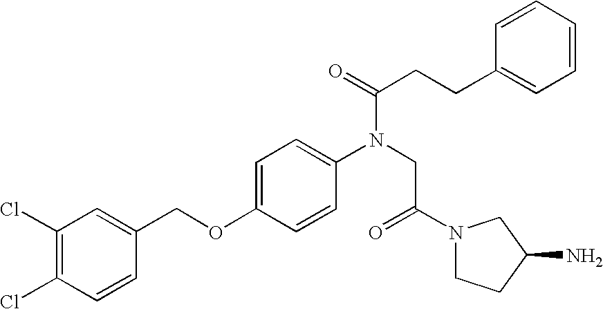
C1(Cl)=C(Cl)C=CC(COC2=CC=C(N(CC(N3CCC(N)C3)=O)C(=O)CCC3=CC=CC=C3)C=C2)=C1
